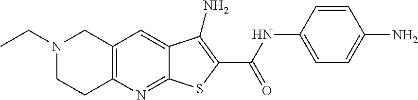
N1(CC)CCC2=C(C1)C=C1C(=N2)SC(C(NC2=CC=C(N)C=C2)=O)=C1N
